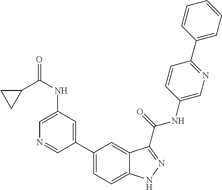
C1(NC(C2CC2)=O)=CN=CC(C2=CC=C3C(=C2)C(C(NC2=CN=C(C4=CC=CC=C4)C=C2)=O)=NN3)=C1
